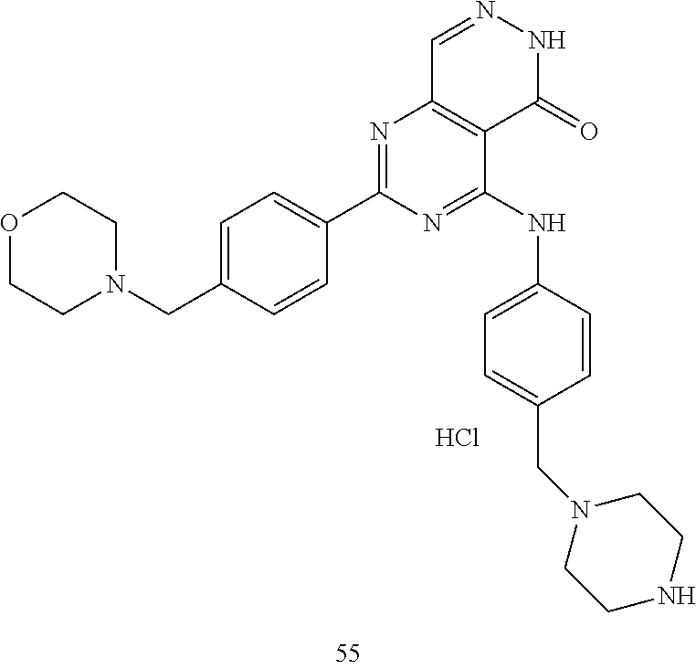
C1=NNC(=O)C2=C1N=C(C1=CC=C(CN3CCOCC3)C=C1)N=C2NC1=CC=C(CN2CCNCC2)C=C1.Cl
